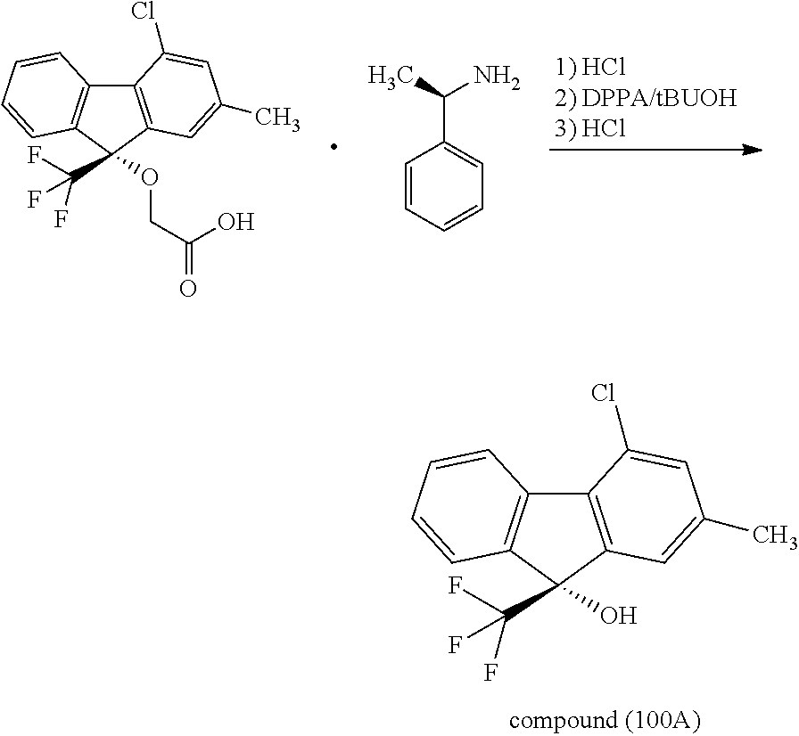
C12=C(C(OCC(=O)O)(C(F)(F)F)C3=C1C=CC=C3)C=C(C)C=C2Cl.C1=CC=CC=C1C(C)N.C12=C(C(O)(C(F)(F)F)C3=C1C=CC=C3)C=C(C)C=C2Cl
